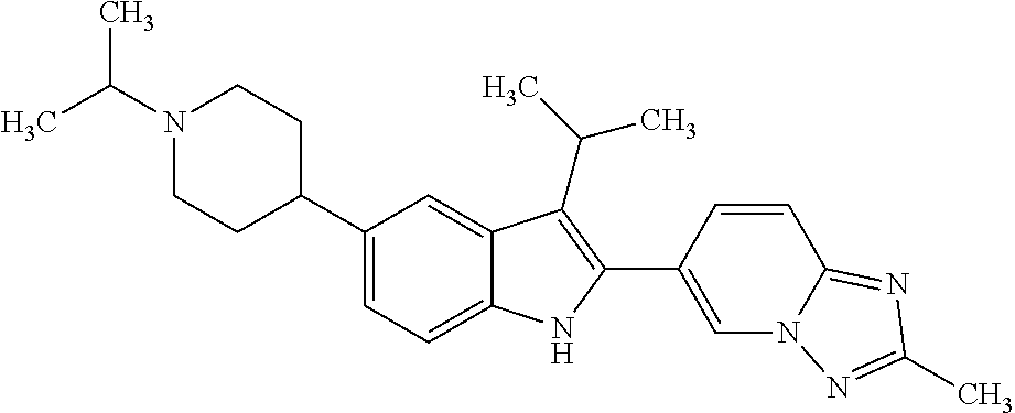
C(N1CCC(C2=CC=C3C(=C2)C(C(C)C)=C(C2=CN4C(=NC(C)=N4)C=C2)N3)CC1)(C)C
